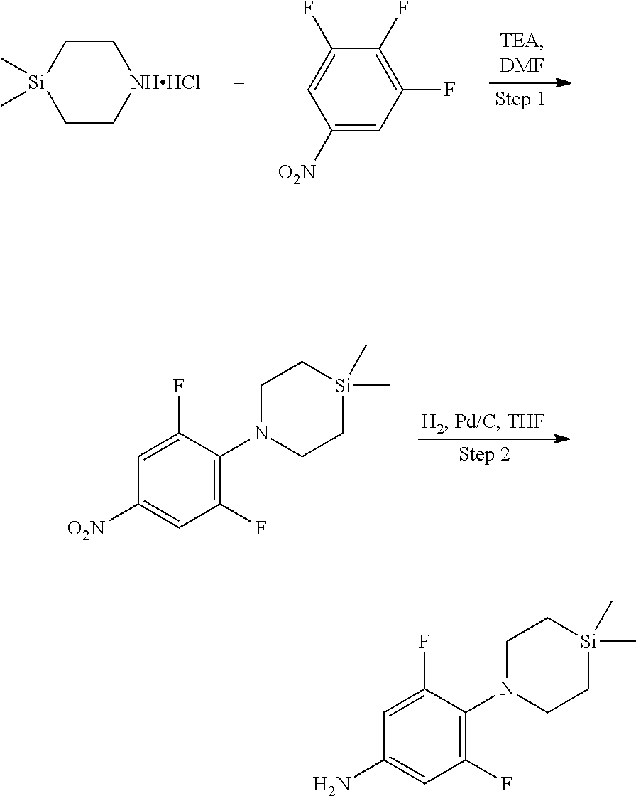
C1C[Si](C)(C)CC[NHHCl]1.C1(F)=CC([O2N])=CC(F)=C1F.C1(F)=CC([O2N])=CC(F)=C1N1CC[Si](C)(C)CC1.C1(F)=CC(N)=CC(F)=C1N1CC[Si](C)(C)CC1
